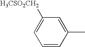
C1([H3CSO2CH2])=CC=CC(C)=C1
